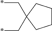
*CC1(C*)CCCC1
